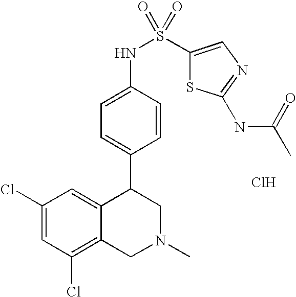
C1(Cl)=CC(Cl)=C2C(=C1)C(C1=CC=C(NS(=O)(=O)C3=CN=C(NC(C)=O)S3)C=C1)CN(C)C2.Cl
